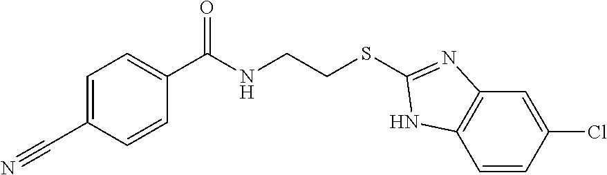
C1=C(C#N)C=CC(C(NCCSC2=NC3=C(C=CC(Cl)=C3)N2)=O)=C1
